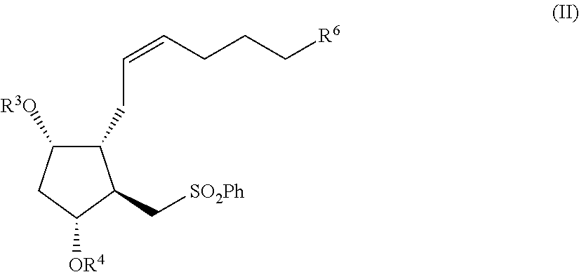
C1([R3O])C(CC=CCCC[R6])C(C[SO2Ph])C([OR4])C1
